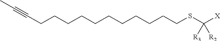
CC#CCCCCCCCCCCCSC([X])([R3])[R2]
